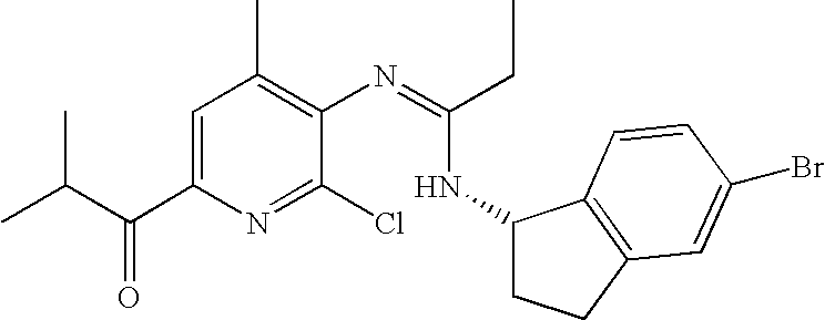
C1=C(C(C(C)C)=O)N=C(Cl)C(N=C(CC)NC2CCC3=C2C=CC(Br)=C3)=C1C
